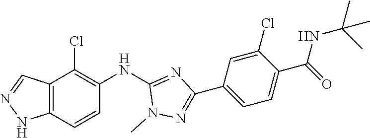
C12=C(C=CC(NC3=NC(C4=CC=C(C(NC(C)(C)C)=O)C(Cl)=C4)=NN3C)=C1Cl)NN=C2
